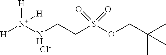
[H][N+](NCCS(OCC(C)(C)C)(=O)=O)([H])[H].[Cl-]
